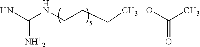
NC(NCCCC)=[NH+2].C(=O)([O-])C
